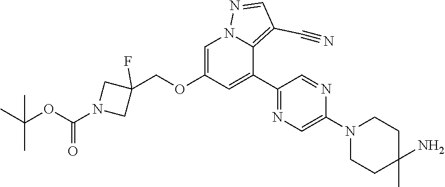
C1=C(OCC2(F)CN(C(OC(C)(C)C)=O)C2)C=C(C2=NC=C(N3CCC(N)(C)CC3)N=C2)C2=C(C#N)C=NN12
